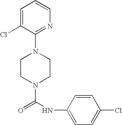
N1(C(NC2=CC=C(Cl)C=C2)=O)CCN(C2=NC=CC=C2Cl)CC1
